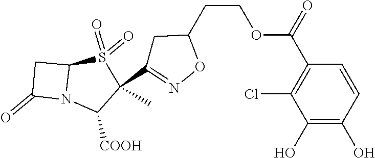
C1C(=O)N2C1S(=O)(=O)C(C)(C1=NOC(CCOC(C3=C(Cl)C(O)=C(O)C=C3)=O)C1)C2[COOH]
